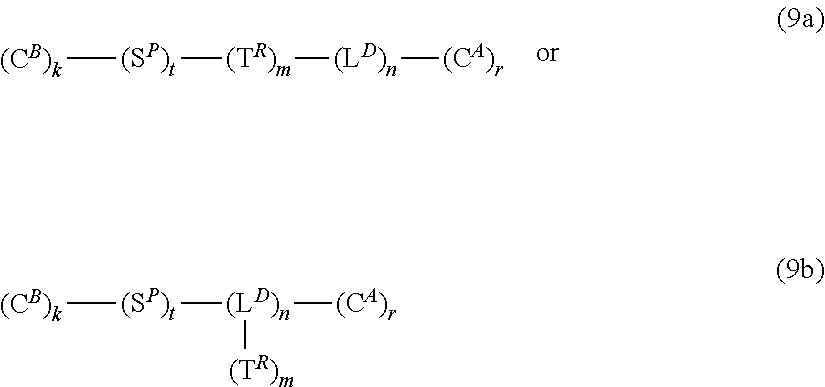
[(CB)k][(SP)t][(TR)m][(LD)n][(CA)r].[(CB)k][(SP)t][(LD)n]([(CA)r])[(TR)m]
